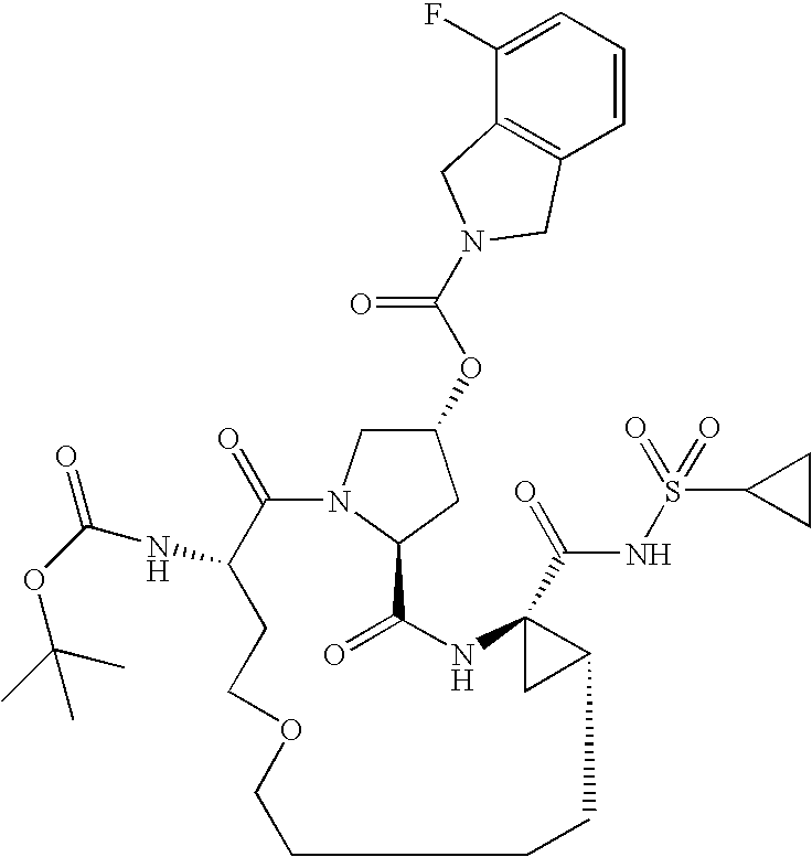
C1(=O)C(NC(=O)OC(C)(C)C)CCOCCCCC2C(C(=O)NS(=O)(C3CC3)=O)(NC(=O)C3N1CC(OC(N1CC4=C(C=CC=C4F)C1)=O)C3)C2
